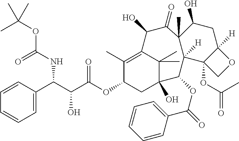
C1(OC(C(C(C2=CC=CC=C2)NC(=O)OC(C)(C)C)O)=O)CC2(O)C(C)(C)C(=C1C)C(O)C(=O)C1(C)C([H])(C2OC(=O)C2=CC=CC=C2)C2(OC(=O)C)C([H])(CC1O)OC2
